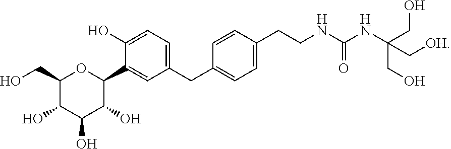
C1(CO)C(O)C(O)C(O)C(C2=CC(CC3=CC=C(CCNC(NC(CO)(CO)C[OH])=O)C=C3)=CC=C2O)O1
